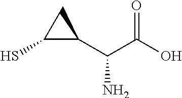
C1(S)C(C(C(O)=O)N)C1
